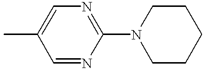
CC1=CN=C(N2CCCCC2)N=C1
